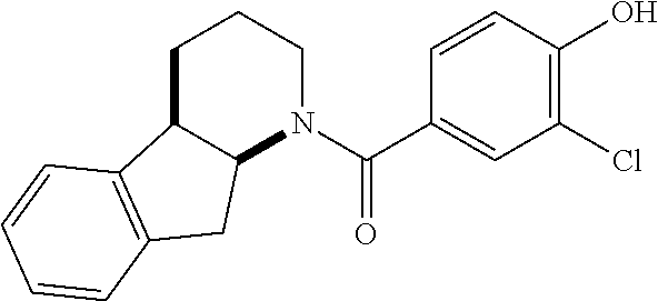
C1C2C(N(C(C3=CC(Cl)=C(O)C=C3)=O)CC1)CC1=C2C=CC=C1
